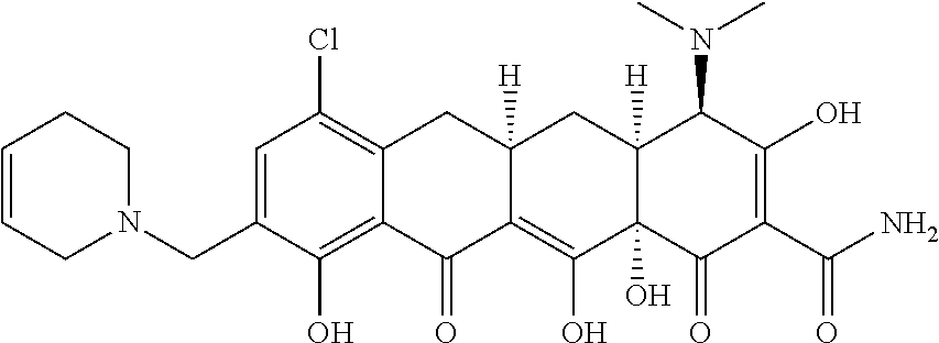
C1=C(CN2CCC=CC2)C(O)=C2C(=C1Cl)CC1([H])C(=C(O)C3(O)C([H])(C1)C(N(C)C)C(O)=C(C(N)=O)C3=O)C2=O
